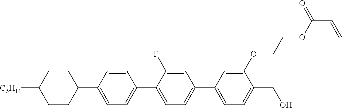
C1CC([C5H11])CCC1C1=CC=C(C2=CC=C(C3=CC=C(CO)C(OCCOC(C=C)=O)=C3)C=C2F)C=C1
